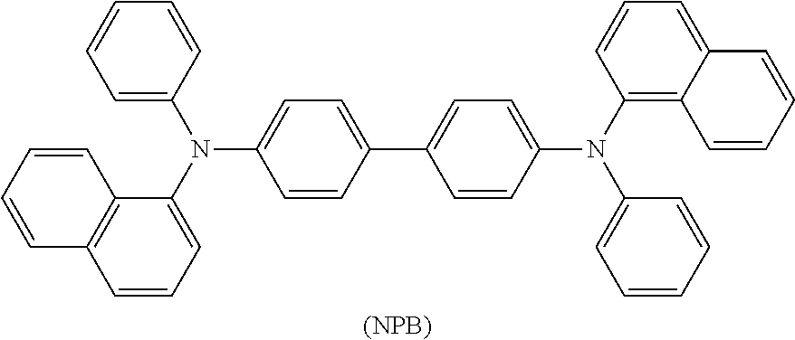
C1=C(N(C2=CC=CC3=C2C=CC=C3)C2=CC=CC=C2)C=CC(C2=CC=C(N(C3=C4C(=CC=C3)C=CC=C4)C3=CC=CC=C3)C=C2)=C1.[(NPB)]
